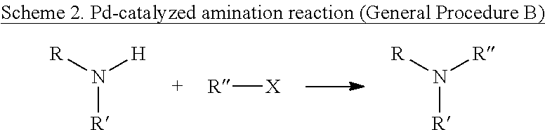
[R]N([H])[R].[R][X].[R]N([R])[R]
